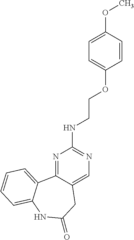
N1=C2C(=CN=C1NCCOC1=CC=C(OC)C=C1)CC(=O)NC1=CC=CC=C21
